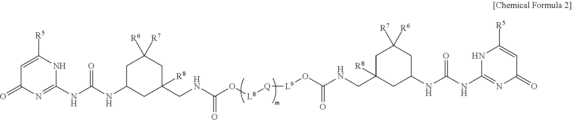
C1=C([R5])NC(NC(NC2CC(CNC(O[L8][Q][L9]OC(NCC3([R8])CC(NC(NC4=NC(=O)C=C([R5])N4)=O)CC([R6])([R7])C3)=O)=O)([R8])CC([R6])([R7])C2)=O)=NC1=O
